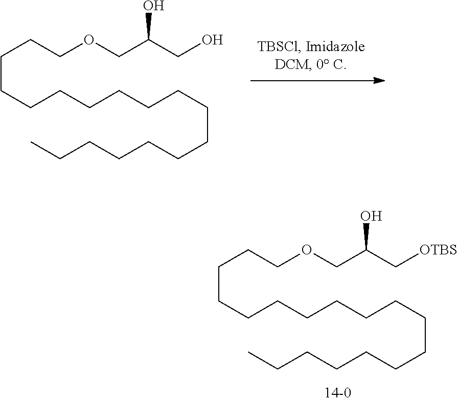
C(CCCCCCCCCCCCC)CCCCOCC(CO)O.C(CCCCCCCCCCCCC)CCCCOCC(C[OTBS])O
